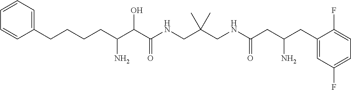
C(C(C(C(NCC(CNC(CC(CC1=CC(F)=CC=C1F)N)=O)(C)C)=O)O)N)CCCC1=CC=CC=C1
